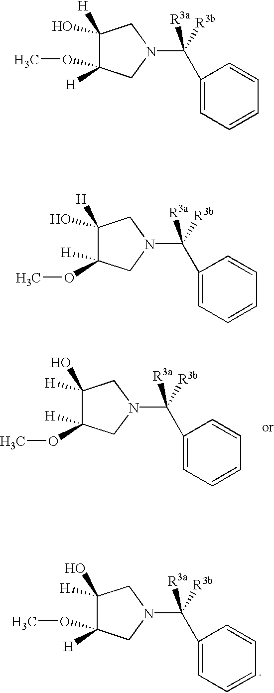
C1(O)([H])C(OC)([H])CN(C([R3a])([R3b])C2=CC=CC=C2)C1.C1(O)([H])C([H])(OC)CN(C([R3a])([R3b])C2=CC=CC=C2)C1.C1([H])(O)C(OC)([H])CN(C([R3a])([R3b])C2=CC=CC=C2)C1.C1([H])(O)C([H])(OC)CN(C([R3a])([R3b])C2=CC=CC=C2)C1
